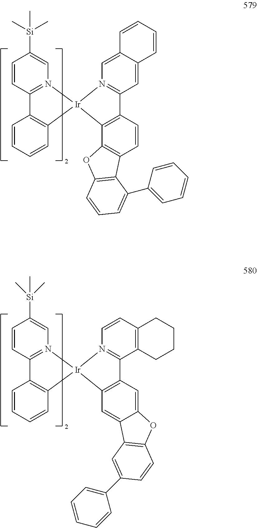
C1=CC2=N(C=C1[Si](C)(C)C)[Ir]1(C3=C2C=CC=C3)N2=C(C=C3C(=C2)C=CC=C3)C2=C1C1=C(C=C2)C2=C(O1)C=CC=C2C1=CC=CC=C1.C1=CC2=N(C=C1[Si](C)(C)C)[Ir]1(C3=C2C=CC=C3)N2=C(C3=C(C=C2)CCCC3)C2=C1C=C1C(=C2)OC2=C1C=C(C1=CC=CC=C1)C=C2
